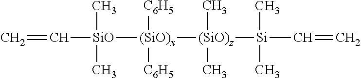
C=C[SiO]([(SiO)x]([(SiO)z]([Si](C=C)(C)C)(C)C)([C6H5])[C6H5])(C)C
